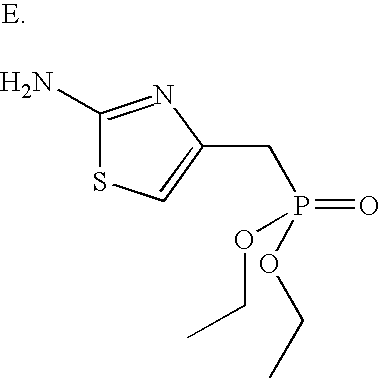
C1(N)=NC(CP(=O)(OCC)OCC)=CS1
